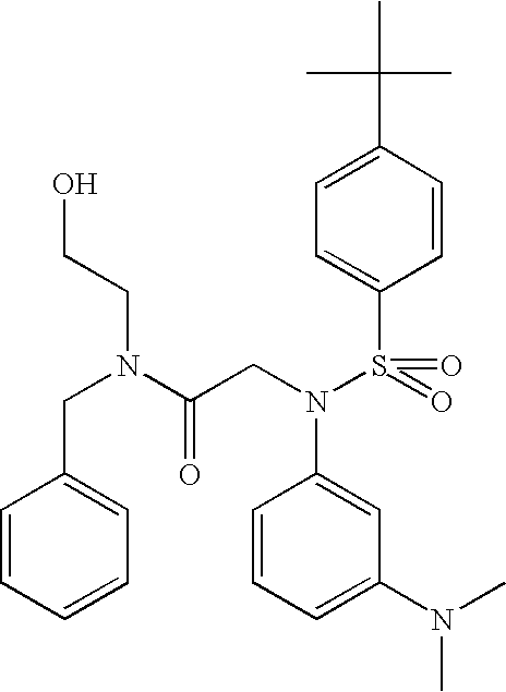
C1=C(CN(CCO)C(CN(S(=O)(=O)C2=CC=C(C(C)(C)C)C=C2)C2=CC(N(C)C)=CC=C2)=O)C=CC=C1
